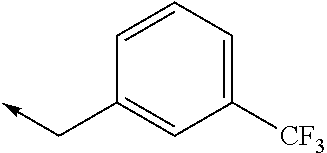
C1([CF3])=CC=CC(C->C)=C1
